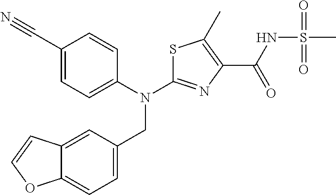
C1(C#N)=CC=C(N(C2=NC(C(NS(C)(=O)=O)=O)=C(C)S2)CC2=CC=C3C(=C2)C=CO3)C=C1
